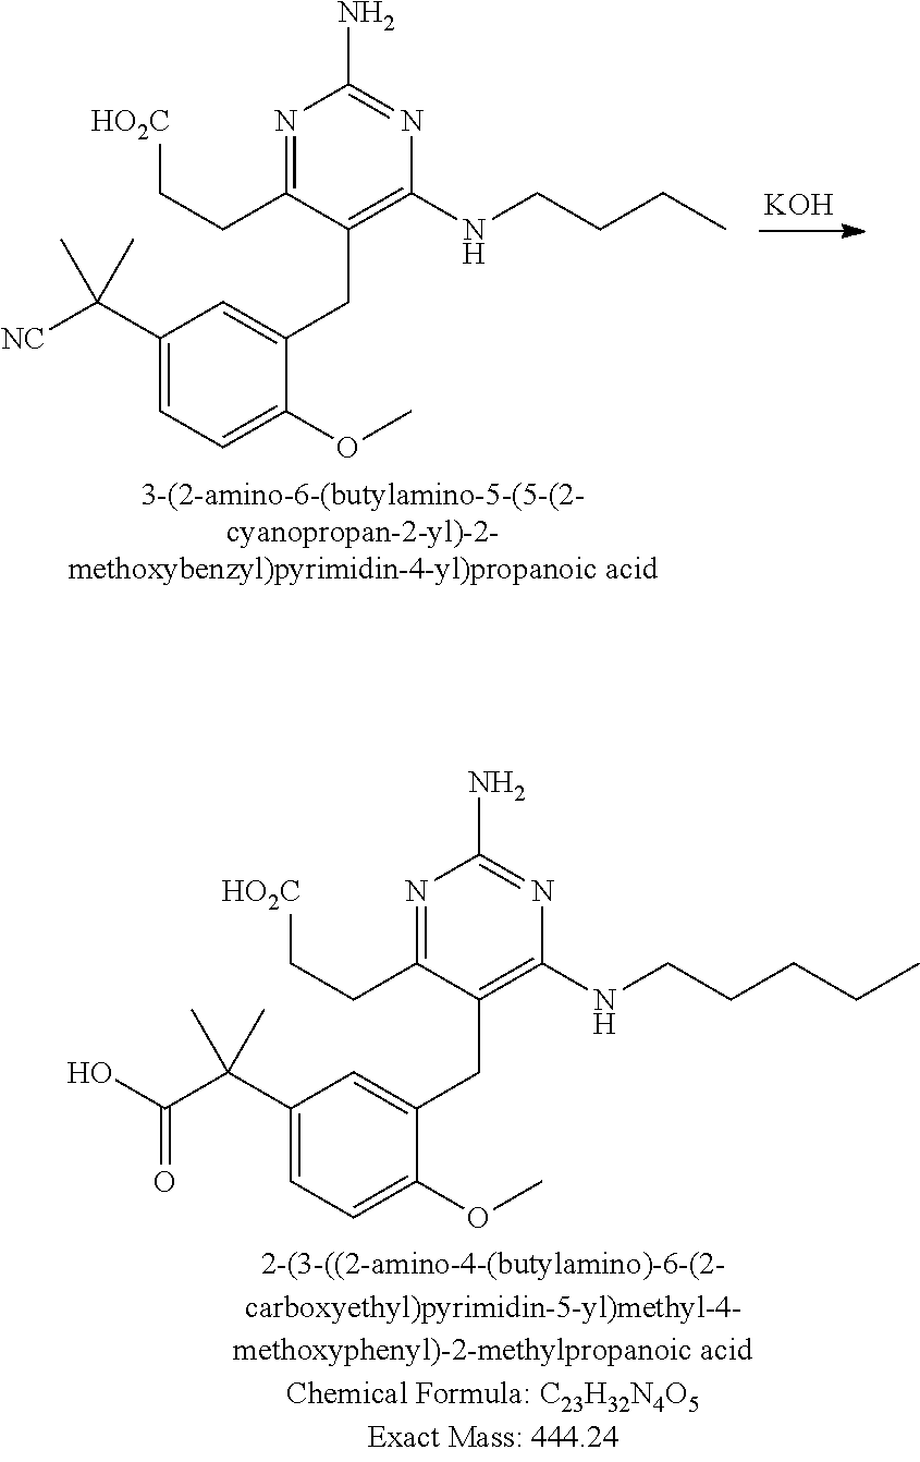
C1(NCCCCC)=C(CC2=CC(C(C(O)=O)(C)C)=CC=C2OC)C(CC[HO2C])=NC(N)=N1.[KOH].C1(NCCCC)=C(CC2=CC(C([NC])(C)C)=CC=C2OC)C(CC[HO2C])=NC(N)=N1
